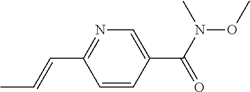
C1=CC(C(N(OC)C)=O)=CN=C1C=CC
